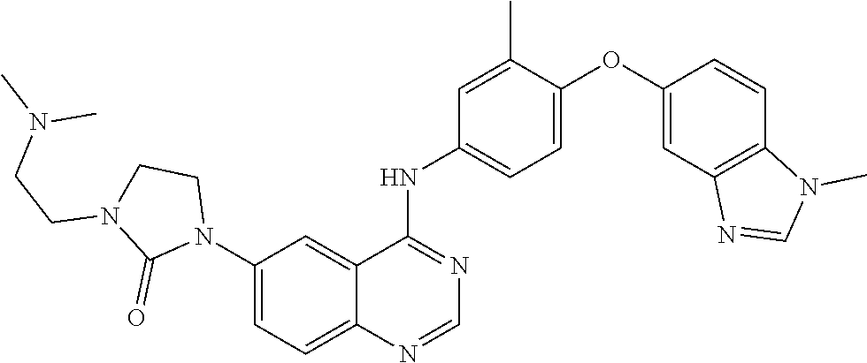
C1=C(N2CCN(CCN(C)C)C2=O)C=C2C(=C1)N=CN=C2NC1=CC=C(OC2=CC3=C(C=C2)N(C)C=N3)C(C)=C1
